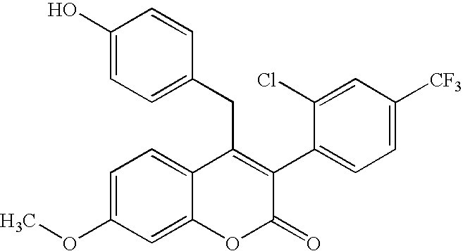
C1=C(OC)C=C2C(=C1)C(CC1=CC=C(O)C=C1)=C(C1=CC=C([CF3])C=C1Cl)C(=O)O2
